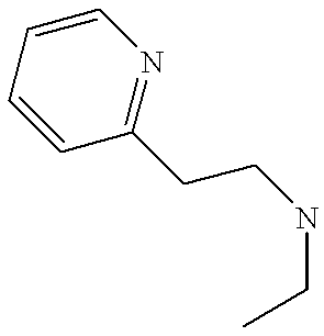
C1(CCNCC)=NC=CC=C1
